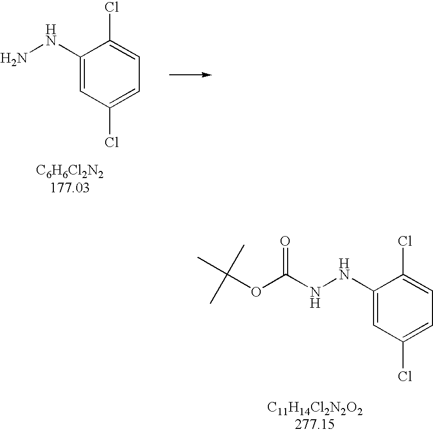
NNC1=CC(Cl)=CC=C1Cl.[C6H6Cl2N2177.03].C(NNC1=CC(Cl)=CC=C1Cl)(OC(C)(C)C)=O.[C11H14Cl2N2O2277.15]
